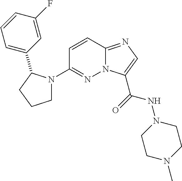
N12C(=NC=C1C(=O)NN1CCN(C)CC1)C=CC(N1CCCC1C1=CC=CC(F)=C1)=N2
